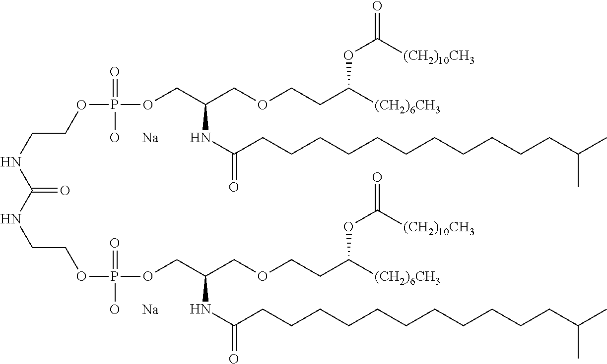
C(NCCOP(OCC(COCCC([(CH2)6CH3])OC(=O)[(CH2)10CH3])NC(=O)CCCCCCCCCCCC(C)C)(=O)[O      Na])(=O)NCCOP(OCC(COCCC([(CH2)6CH3])OC(=O)[(CH2)10CH3])NC(=O)CCCCCCCCCCCC(C)C)(=O)[O      Na]
